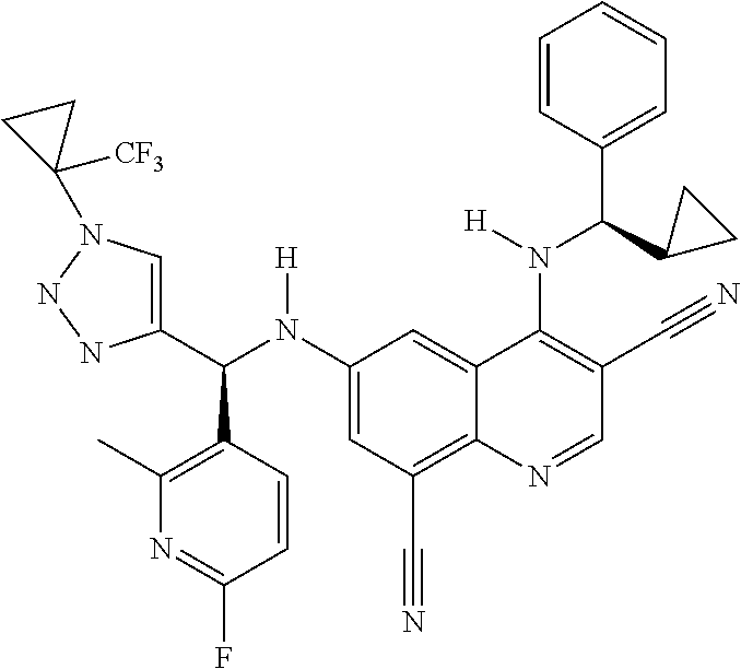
C1(N(C(C2=CN(C3([CF3])CC3)NN2)C2=C(C)N=C(F)C=C2)[H])=CC(C#N)=C2C(=C1)C(N(C(C1=CC=CC=C1)C1CC1)[H])=C(C#N)C=N2
